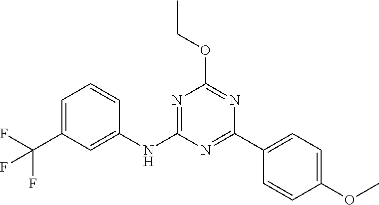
N1=C(C2=CC=C(OC)C=C2)N=C(OCC)N=C1NC1=CC(C(F)(F)F)=CC=C1
